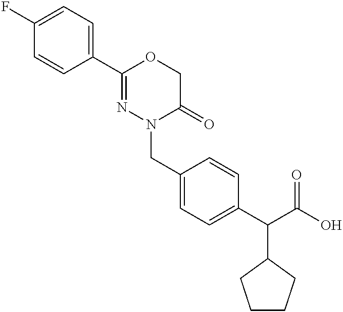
C1(C2=CC=C(F)C=C2)=NN(CC2=CC=C(C(C(O)=O)C3CCCC3)C=C2)C(=O)CO1
